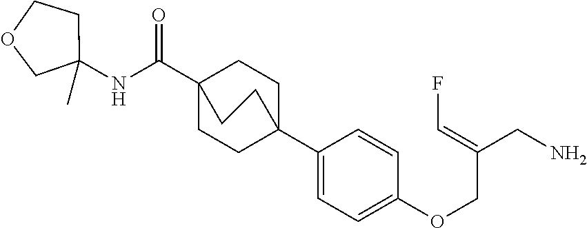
C1(C23CCC(C(NC4(C)CCOC4)=O)(CC2)CC3)=CC=C(OCC(CN)=CF)C=C1
